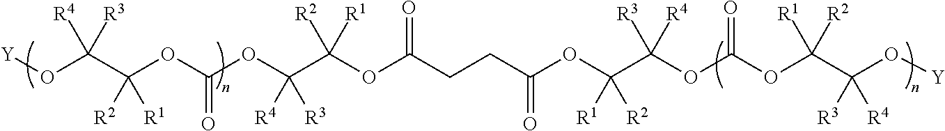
[Y]OC([R4])([R3])C(OC(OC([R4])([R3])C(OC(CCC(OC(C(OC(OC(C(O[Y])([R4])[R3])([R2])[R1])=O)([R4])[R3])([R2])[R1])=O)=O)([R2])[R1])=O)([R2])[R1]
